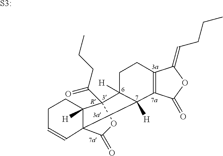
C1C2([H])C([H])(C3=C(C1)C(=CCCC)OC3=O)C13C=CCCC1([H])C2(C(=O)CCC)OC3=O.[S3:]
